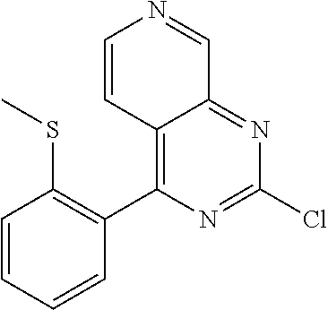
C12=C(C3=C(SC)C=CC=C3)N=C(Cl)N=C1C=NC=C2
